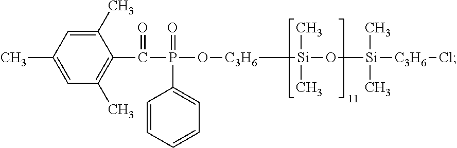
[C3H6]([Si](O[Si]([C3H6]Cl)(C)C)(C)C)OP(C(C1=C(C)C=C(C)C=C1C)=O)(=O)C1=CC=CC=C1
